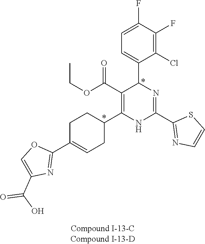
C1(F)=C(Cl)C(C2N=C(C3=NC=CS3)NC(C3CCC(C4=NC(C(O)=O)=CO4)=CC3)=C2C(OCC)=O)=CC=C1F
